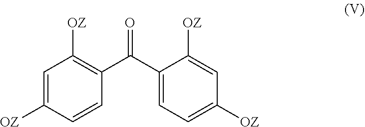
C1=C([OZ])C=CC(C(C2=CC=C([OZ])C=C2[OZ])=O)=C1[OZ]
